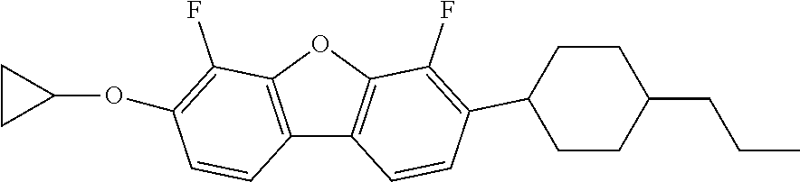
C12=C(OC3=C1C=CC(C1CCC(CCC)CC1)=C3F)C(F)=C(OC1CC1)C=C2
